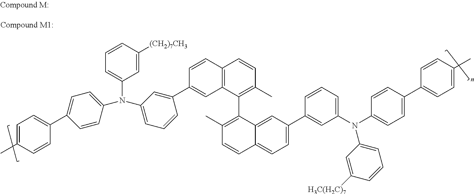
C12=C(C(C3=C(C)C=CC4=CC=C(C5=CC(N(C6=CC=C(C7=CC=C(C)C=C7)C=C6)C6=CC=CC([H3C(H2C)7])=C6)=CC=C5)C=C43)=C(C)C=C1)C=C(C1=CC(N(C3=CC=C(C4=CC=C(C)C=C4)C=C3)C3=CC=CC([(CH2)7CH3])=C3)=CC=C1)C=C2
